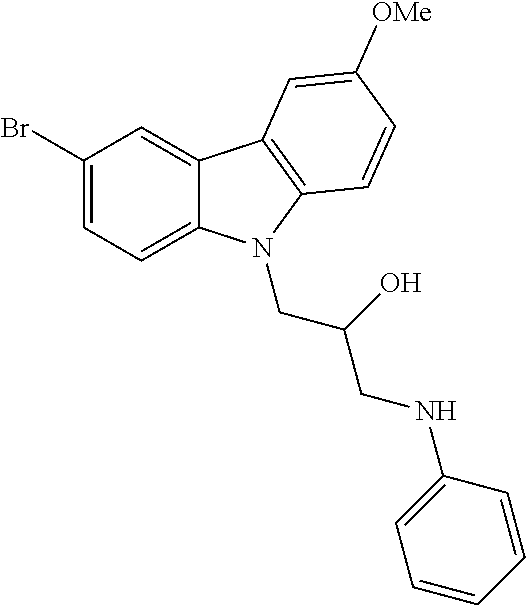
C1(Br)=CC=C2C(=C1)C1=C(N2CC(CNC2=CC=CC=C2)O)C=CC([OMe])=C1
